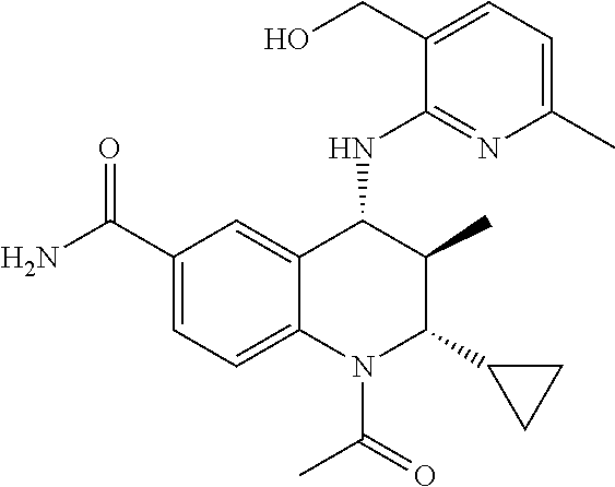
C1(C(=O)N)=CC=C2C(=C1)C(NC1=NC(C)=CC=C1CO)C(C)C(C1CC1)N2C(C)=O
